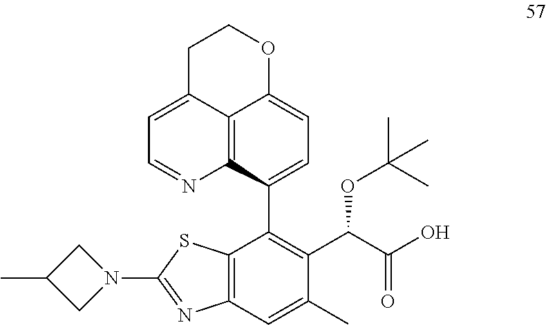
N1(C2=NC3=C(S2)C(C2=CC=C4C5=C2N=CC=C5CCO4)=C(C(C(O)=O)OC(C)(C)C)C(C)=C3)CC(C)C1
